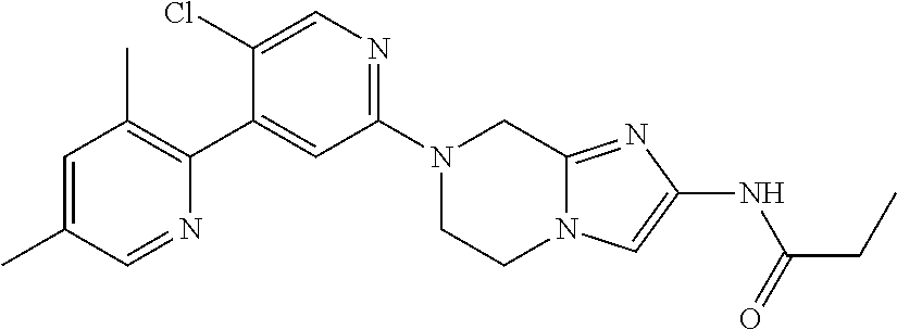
N1(C2=NC=C(Cl)C(C3=C(C)C=C(C)C=N3)=C2)CCN2C(=NC(NC(=O)CC)=C2)C1
